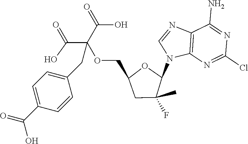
C12=C(N=C(Cl)N=C1N)N(C1OC(COC(C(=O)O)(C(=O)O)CC3=CC=C(C(=O)O)C=C3)CC1(C)F)C=N2
